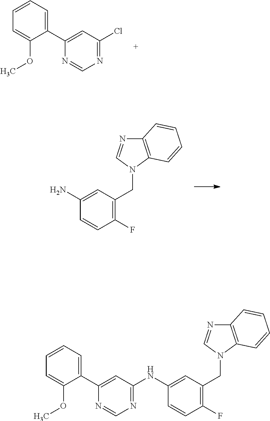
C1(F)=C(CN2C=NC3=C2C=CC=C3)C=C(N)C=C1.C1(C2=CC(Cl)=NC=N2)=CC=CC=C1OC.C1(C2=CC(NC3=CC(CN4C=NC5=C4C=CC=C5)=C(F)C=C3)=NC=N2)=CC=CC=C1OC
